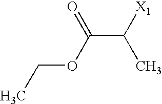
CCOC(C([X1])C)=O
